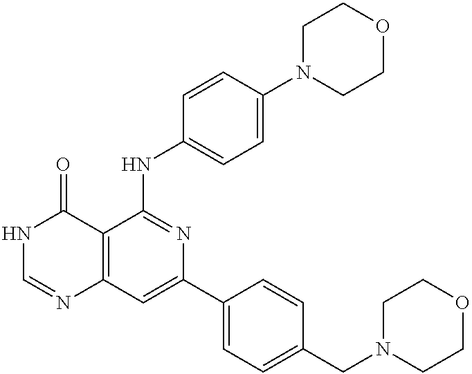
C12=C(C=C(C3=CC=C(CN4CCOCC4)C=C3)N=C1NC1=CC=C(N3CCOCC3)C=C1)N=CNC2=O
